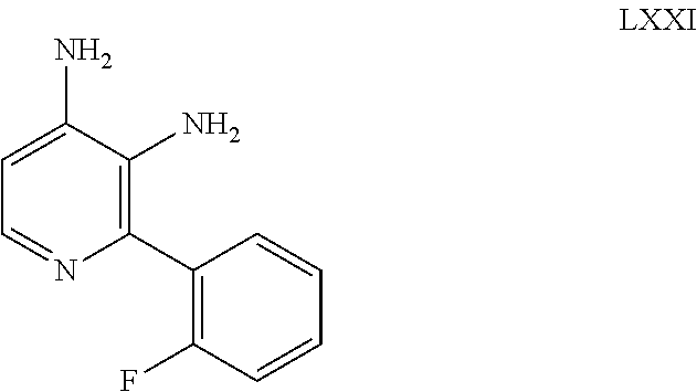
C1=NC(C2=C(F)C=CC=C2)=C(N)C(N)=C1
